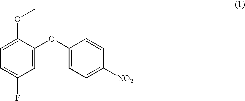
C1(OC2=CC(F)=CC=C2OC)=CC=C([NO2])C=C1
